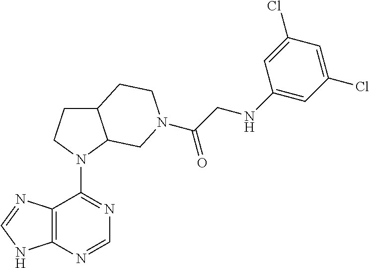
C12=C(N=CN=C1N1C3C(CC1)CCN(C(CNC1=CC(Cl)=CC(Cl)=C1)=O)C3)NC=N2
